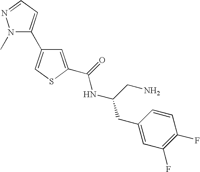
C1=C(C(=O)NC(CN)CC2=CC(F)=C(F)C=C2)SC=C1C1=CC=NN1C
